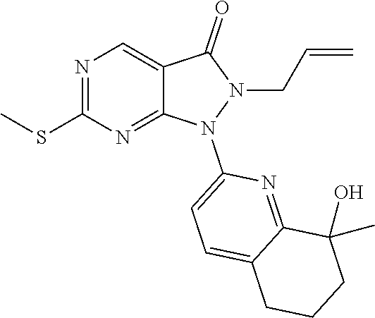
N1=C(SC)N=C2C(=C1)C(=O)N(CC=C)N2C1=CC=C2C(=N1)C(O)(C)CCC2
